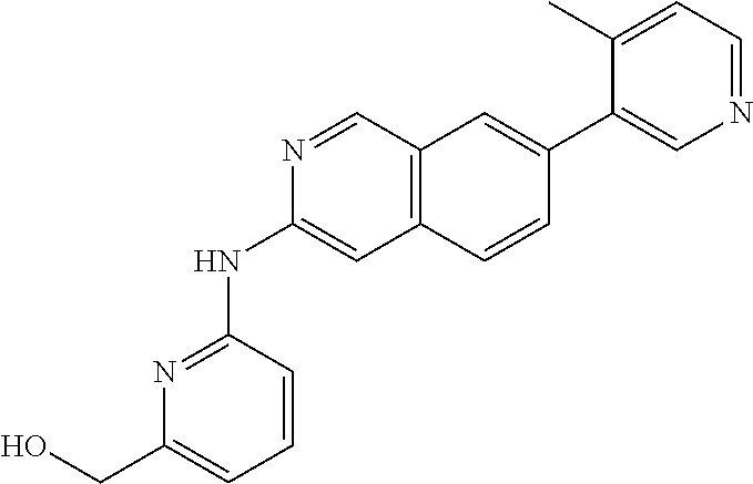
C1(C2=CC3=C(C=C2)C=C(NC2=NC(CO)=CC=C2)N=C3)=CN=CC=C1C
